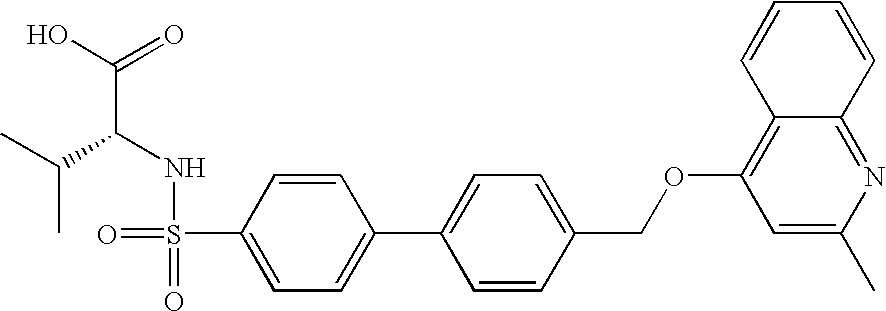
OC(=O)C(NS(=O)(=O)C1=CC=C(C2=CC=C(COC3=C4C(=NC(C)=C3)C=CC=C4)C=C2)C=C1)C(C)C
